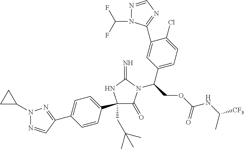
C1(C2(CC(C)(C)C)C(=O)N(C(COC(NC([CF3])C)=O)C3=CC=C(Cl)C(C4=NC=NN4C(F)F)=C3)C(=N)N2)=CC=C(C2=NN(C3CC3)N=C2)C=C1
